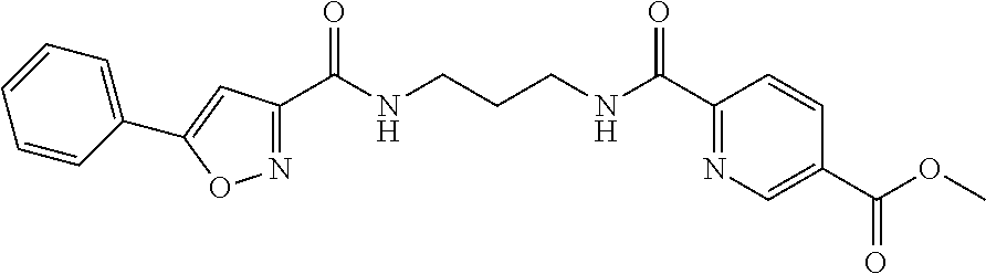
N1=C(C(NCCCNC(C2=NC=C(C(OC)=O)C=C2)=O)=O)C=C(C2=CC=CC=C2)O1
